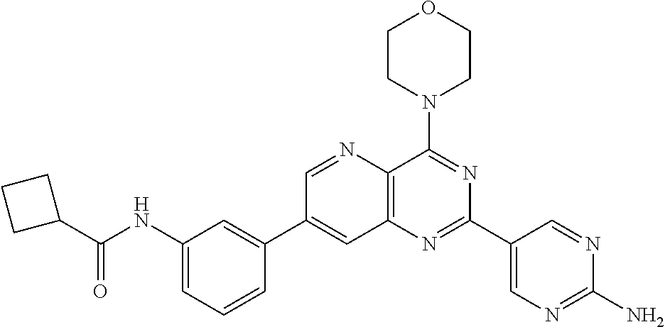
C1(NC(C2CCC2)=O)=CC=CC(C2=CC3=C(C(N4CCOCC4)=NC(C4=CN=C(N)N=C4)=N3)N=C2)=C1
